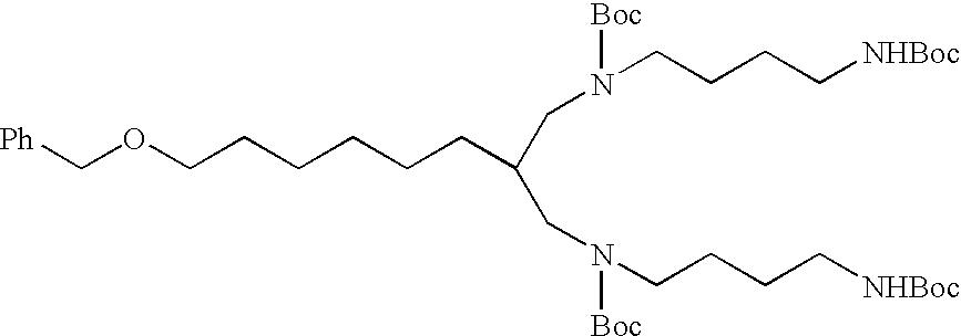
[Ph]COCCCCCCC(CN(CCCC[NHBoc])[Boc])CN(CCCC[NHBoc])[Boc]
